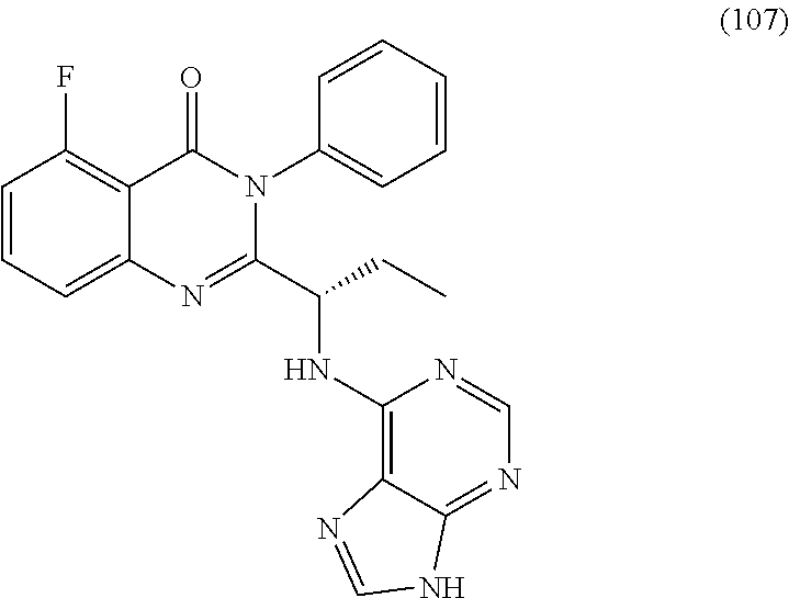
C1=CC=C2C(=C1F)C(=O)N(C1=CC=CC=C1)C(C(NC1=C3C(=NC=N1)NC=N3)CC)=N2
